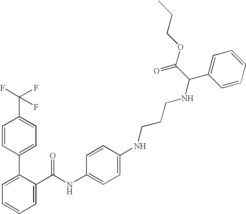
C1=C(C(NC2=CC=C(NCCCNC(C3=CC=CC=C3)C(OCCC)=O)C=C2)=O)C(C2=CC=C(C(F)(F)F)C=C2)=CC=C1
